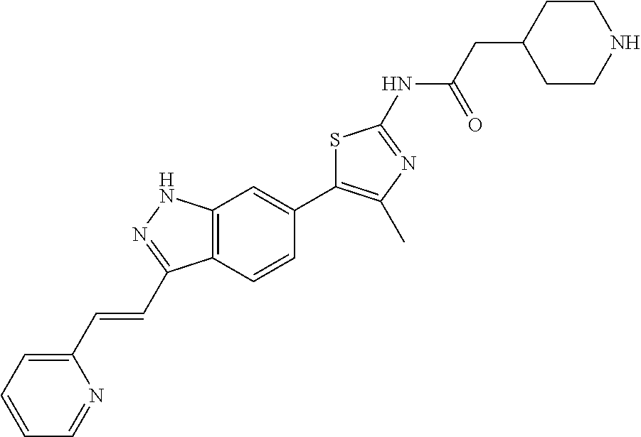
C1C(CC(=O)NC2=NC(C)=C(C3=CC4=C(C=C3)C(C=CC3=CC=CC=N3)=NN4)S2)CCNC1
